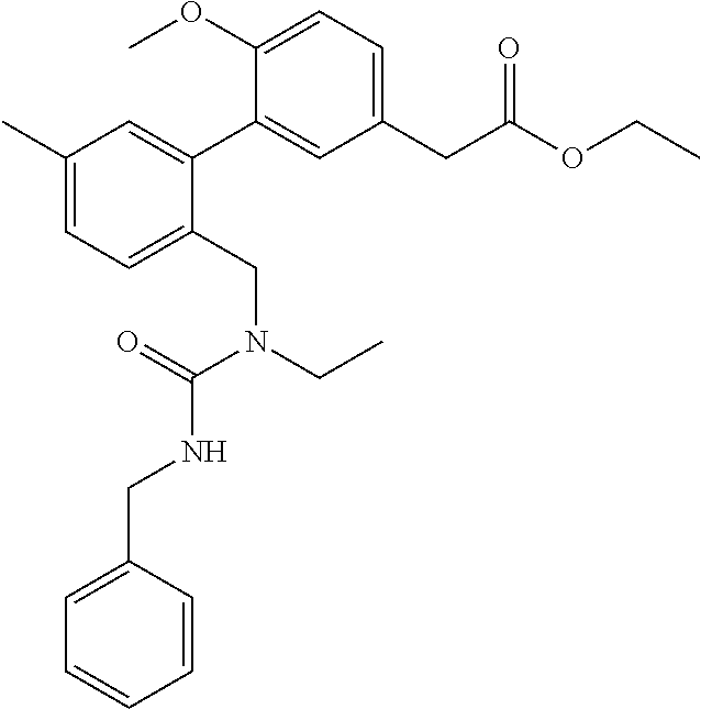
C1(CC(OCC)=O)=CC=C(OC)C(C2=CC(C)=CC=C2CN(CC)C(=O)NCC2=CC=CC=C2)=C1
